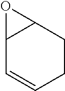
C1CC2C(C=C1)O2
